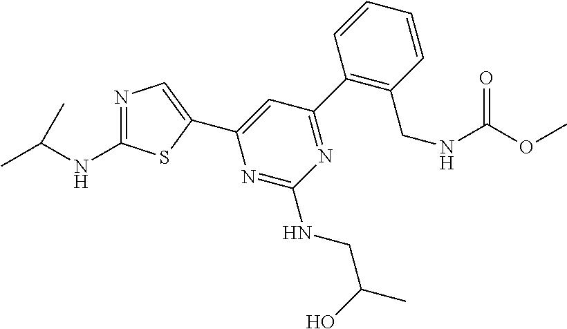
N1=C(NC(C)C)SC(C2=CC(C3=C(CNC(OC)=O)C=CC=C3)=NC(NCC(C)O)=N2)=C1
